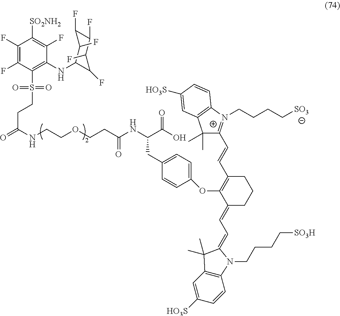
C1(F)=C(F)C(S(CCC(=O)NCCOCCC(NC(C(O)=O)CC2=CC=C(OC3=C(C=CC4=[N+](CCCC[SO3])C5=C(C4(C)C)C=C([HO3S])C=C5)CCCC3=CC=C3N(CCCC[SO3H])C4=C(C=C([HO3S])C=C4)C3(C)C)C=C2)=O)(=O)=O)=C(NC2C(F)C(F)C(F)C(F)C2F)C(F)=C1[SO2NH2]
